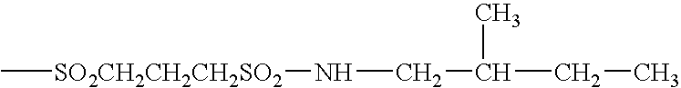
C[SO2CH2CH2CH2SO2]NCC(C)CC
